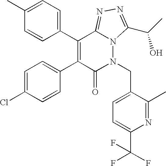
C1=C(Cl)C=CC(C2=C(C3=CC=C(C)C=C3)C3=NN=C(C(O)C)N3N(CC3=CC=C(C(F)(F)F)N=C3C)C2=O)=C1
